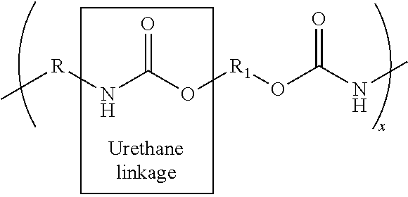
C[R]NC(=O)O[R1]OC(=O)NC
